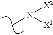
[X1]N([X2])C
